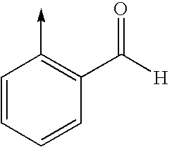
C1=CC=CC(C([H])=O)=C1->C
